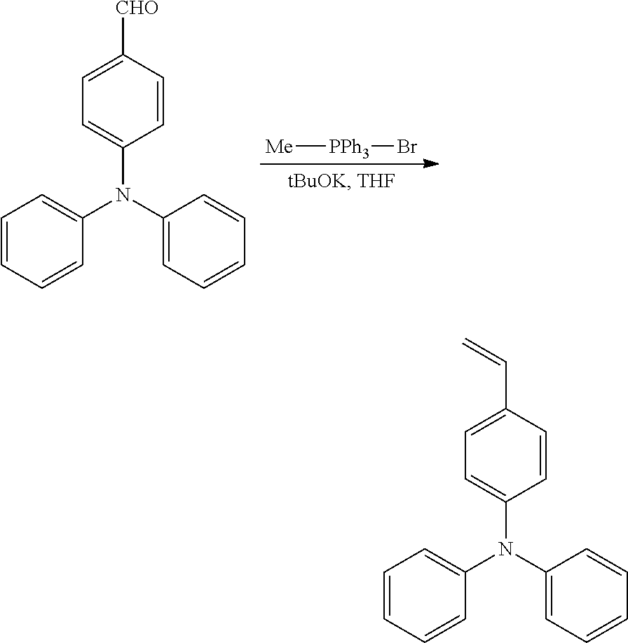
C1(N(C2=CC=CC=C2)C2=CC=CC=C2)=CC=C([CHO])C=C1.[Me][PPh3]Br.C1(N(C2=CC=CC=C2)C2=CC=CC=C2)=CC=C(C=C)C=C1
